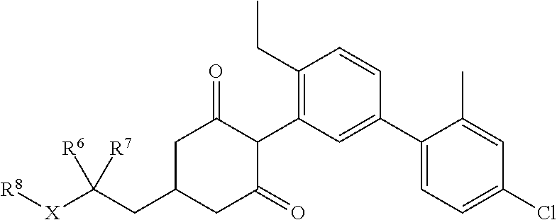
C1(CC)=C(C2C(=O)CC(CC([X][R8])([R6])[R7])CC2=O)C=C(C2=CC=C(Cl)C=C2C)C=C1
